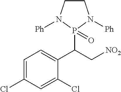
C1CN([Ph])P(C(C[NO2])C2=CC=C(Cl)C=C2Cl)(=O)N1[Ph]
